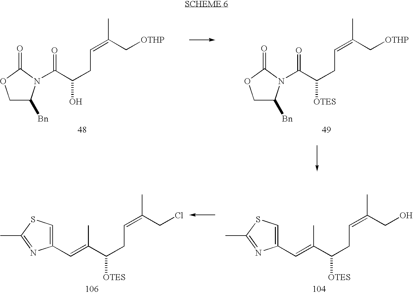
C1C([Bn])N(C(C(CC=C(C[OTHP])C)O)=O)C(=O)O1.C1C([Bn])N(C(C(CC=C(C[OTHP])C)[OTES])=O)C(=O)O1.CC1=NC(C=C(C)C(CC=C(CCl)C)[OTES])=CS1.CC1=NC(C=C(C)C(CC=C(CO)C)[OTES])=CS1
